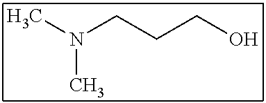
CN(CCCO)C
